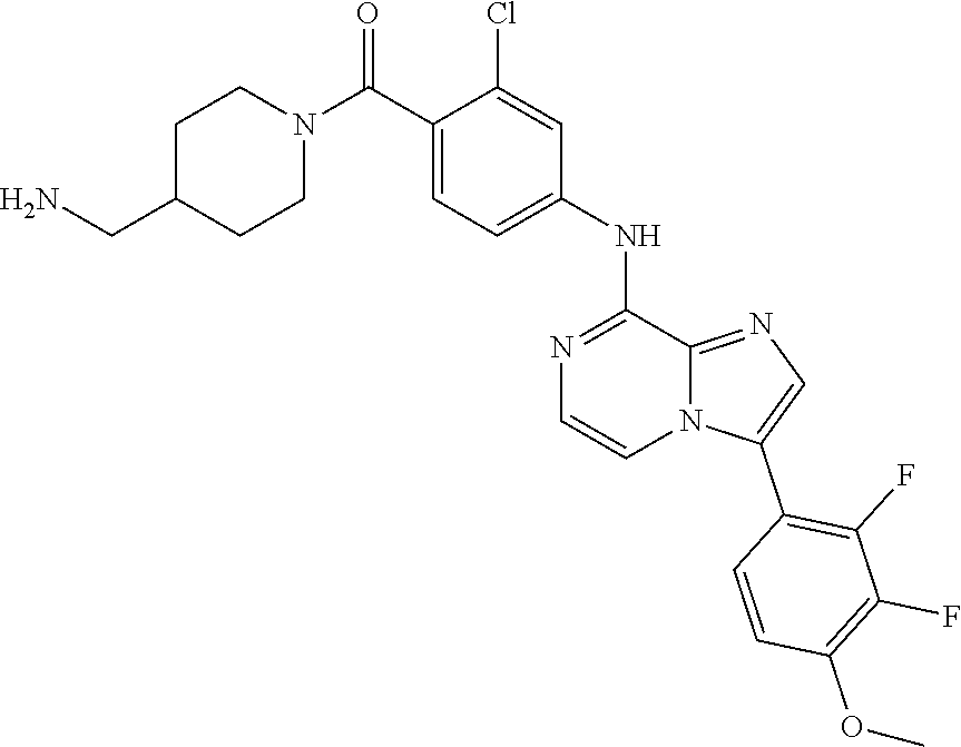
C1=C(NC2=NC=CN3C2=NC=C3C2=C(F)C(F)=C(OC)C=C2)C=C(Cl)C(C(N2CCC(CN)CC2)=O)=C1
